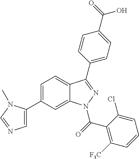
C1=C(C2=CN=CN2C)C=C2C(=C1)C(C1=CC=C(C(O)=O)C=C1)=NN2C(C1=C([F3C])C=CC=C1Cl)=O
